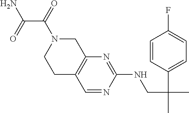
C1=NC(NCC(C)(C2=CC=C(F)C=C2)C)=NC2=C1CCN(C(C(=O)N)=O)C2
